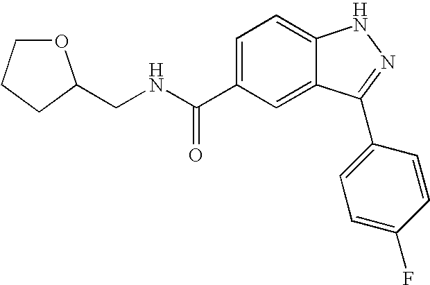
C1=C(C(=O)NCC2OCCC2)C=C2C(=C1)NN=C2C1=CC=C(F)C=C1
